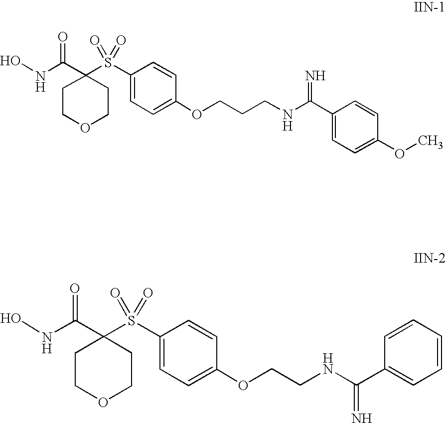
ONC(C1(S(=O)(=O)C2=CC=C(OCCCNC(C3=CC=C(OC)C=C3)=N)C=C2)CCOCC1)=O.ONC(C1(S(=O)(=O)C2=CC=C(OCCNC(C3=CC=CC=C3)=N)C=C2)CCOCC1)=O
